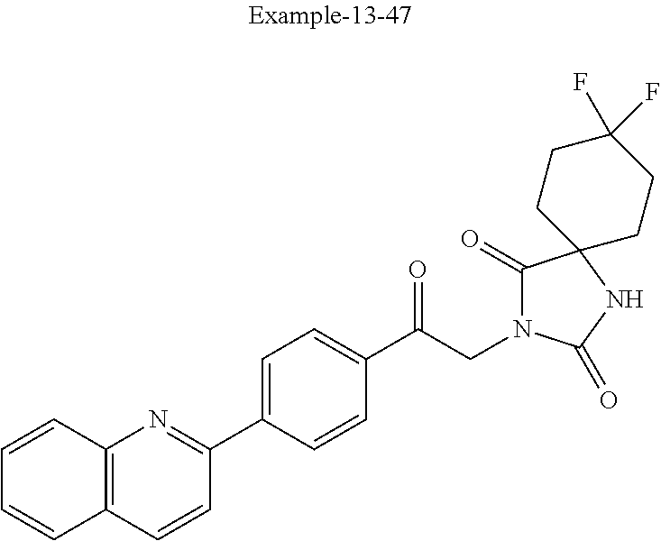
C12=C(C=CC(C3=CC=C(C(CN4C(=O)C5(NC4=O)CCC(F)(F)CC5)=O)C=C3)=N1)C=CC=C2
